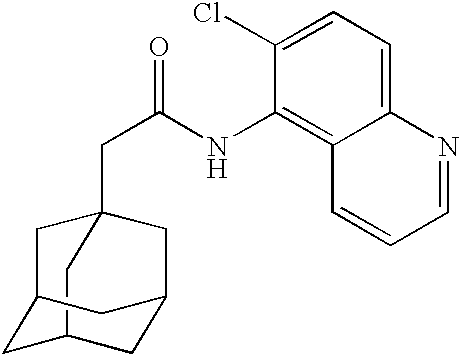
C12(CC(=O)NC3=C4C(=CC=C3Cl)N=CC=C4)CC3CC(C1)CC(C3)C2
